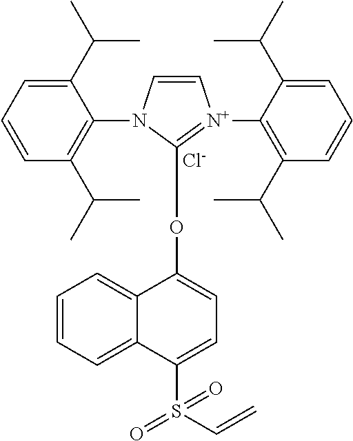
C1(C(C)C)=CC=CC(C(C)C)=C1N1C=C[N+](C2=C(C(C)C)C=CC=C2C(C)C)=C1OC1=CC=C(S(C=C)(=O)=O)C2=CC=CC=C12.[Cl-]
